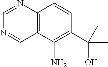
C12=C(C(N)=C(C(O)(C)C)C=C1)C=NC=N2
